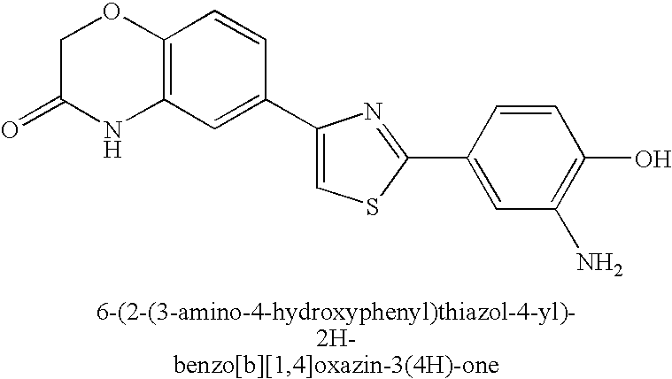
C1C(=O)NC2=C(O1)C=CC(C1=CSC(C3=CC(N)=C(O)C=C3)=N1)=C2
